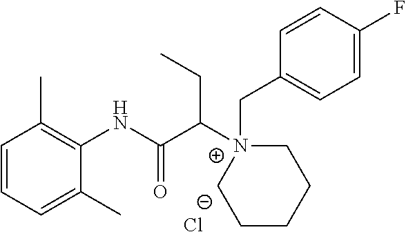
C1=CC=C(C)C(NC(C([N+]2(CC3=CC=C(F)C=C3)CCCCC2)CC)=O)=C1C.[Cl-]
